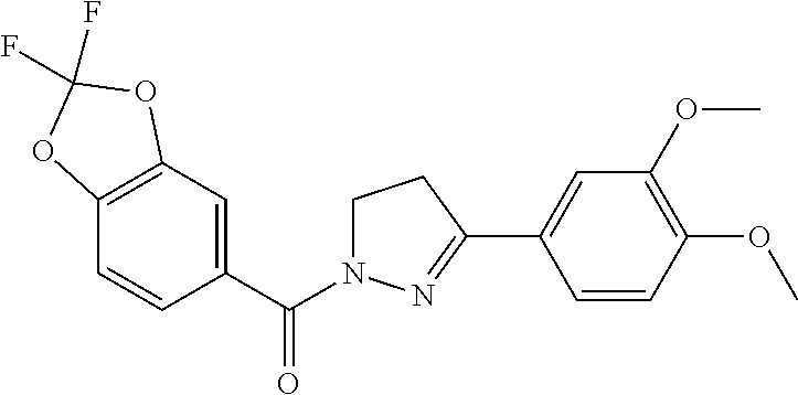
C12=C(C=C(C(=O)N3CCC(C4=CC(OC)=C(OC)C=C4)=N3)C=C1)OC(F)(F)O2
